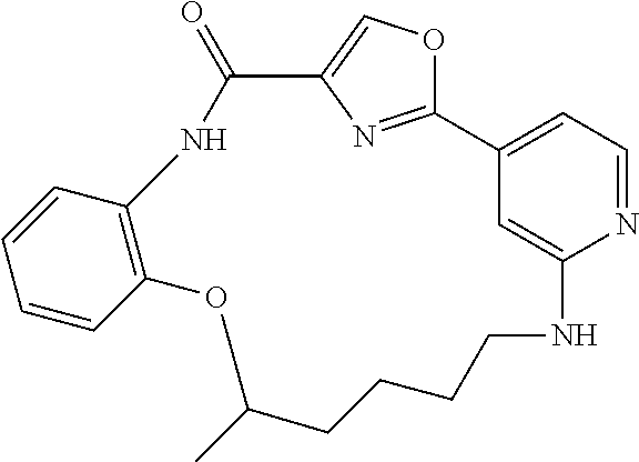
C1=CC=CC2=C1NC(=O)C1=COC(=N1)C1=CC=NC(=C1)NCCCCC(C)O2
